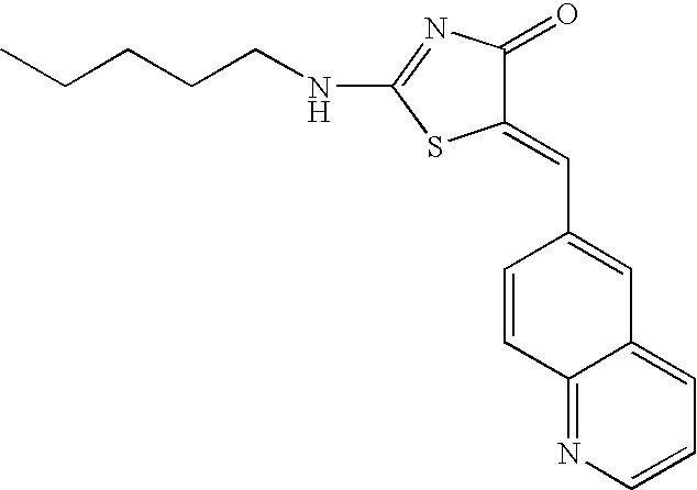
C12=CC=CN=C1C=CC(C=C1C(=O)N=C(NCCCCC)S1)=C2
